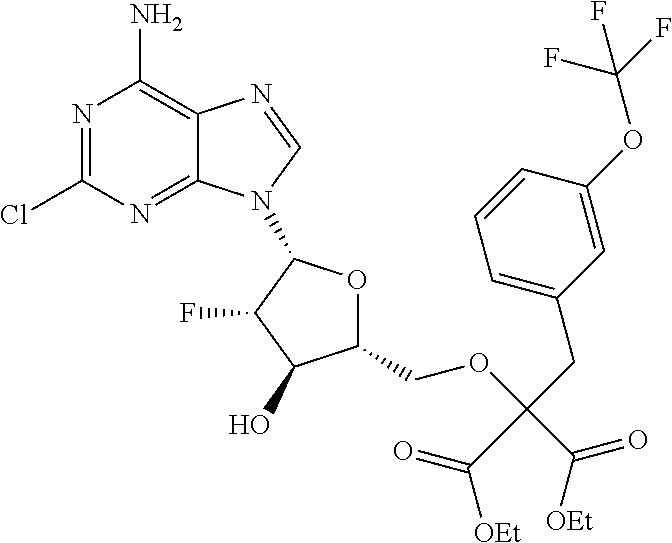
N1=C(Cl)N=C2C(=C1N)N=CN2C1OC(COC(CC2=CC=CC(OC(F)(F)F)=C2)(C(=O)[OEt])C([OEt])=O)C(O)C1F
